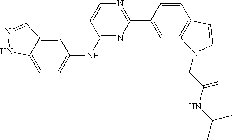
C1(C2=CC3=C(C=C2)C=CN3CC(NC(C)C)=O)=NC=CC(NC2=CC=C3C(=C2)C=NN3)=N1
